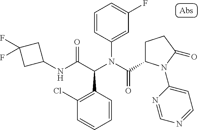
C1(NC(C(N(C(=O)C2CCC(=O)N2C2=CC=NC=N2)C2=CC(F)=CC=C2)C2=C(Cl)C=CC=C2)=O)CC(F)(F)C1
